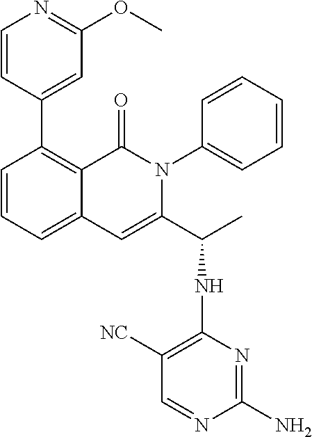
C1=CC(C2=C3C(=CC=C2)C=C(C(C)NC2=C([NC])C=NC(N)=N2)N(C2=CC=CC=C2)C3=O)=CC(OC)=N1
